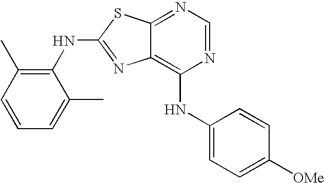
N1=CN=C2C(=C1NC1=CC=C([OMe])C=C1)N=C(NC1=C(C)C=CC=C1C)S2
